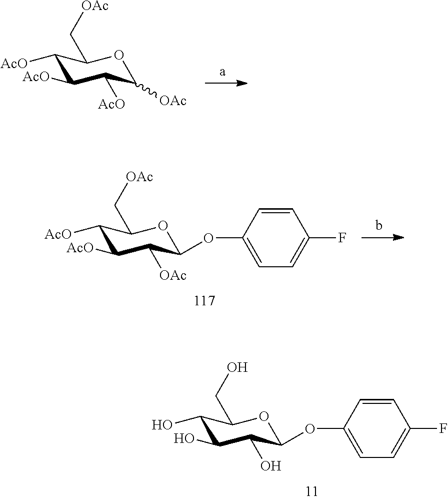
C1([AcO])C([AcO])C([AcO])C([OAc])OC1C[OAc].C1([AcO])C([AcO])C([OAc])C(OC2=CC=C(F)C=C2)OC1C[OAc].C1(O)C(O)C(O)C(OC2=CC=C(F)C=C2)OC1CO
